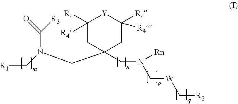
C1([R4])([R4])CC(CN(C(=O)[R3])C[R1])(CN(C[W]C[R2])[Rn])CC([R4])([R4])[Y]1
